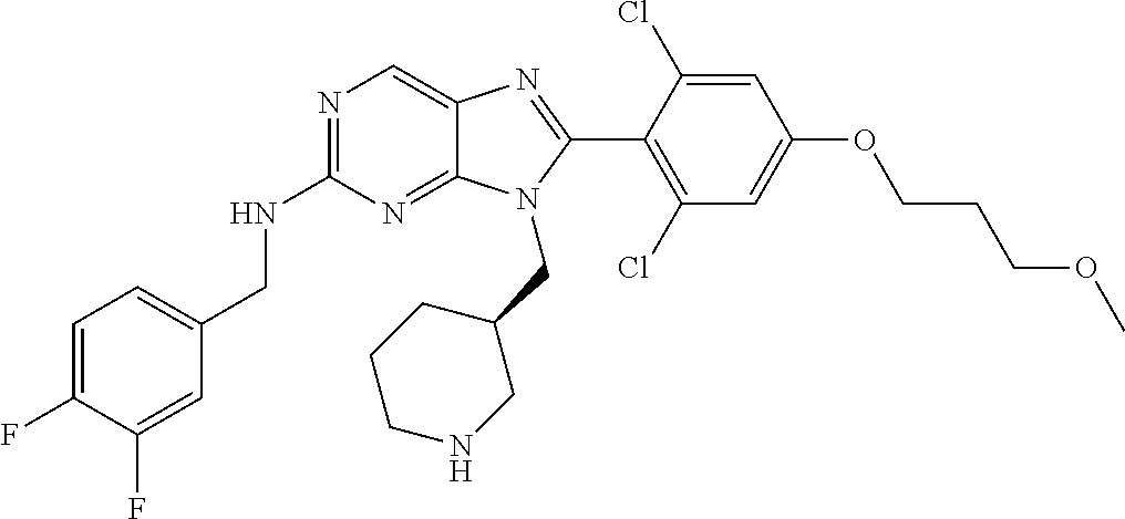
C1=C(F)C(F)=CC(CNC2=NC=C3C(=N2)N(CC2CCCNC2)C(C2=C(Cl)C=C(OCCCOC)C=C2Cl)=N3)=C1
